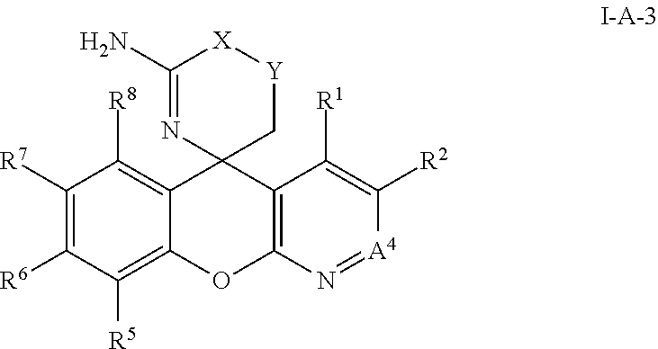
C1([R7])=C([R6])C([R5])=C2C(=C1[R8])C1(C3=C(O2)N=[A4]C([R2])=C3[R1])C[Y][X]C(N)=N1
